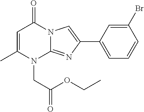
C1=C(C)N(CC(OCC)=O)C2=NC(C3=CC=CC(Br)=C3)=CN2C1=O
